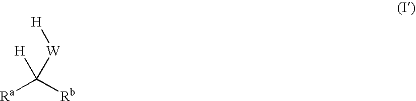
[Ra]C([Rb])([H])[W][H]
